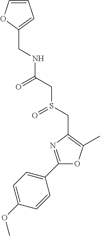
C(C1=CC=CO1)NC(CS(CC1=C(C)OC(C2=CC=C(OC)C=C2)=N1)=O)=O
